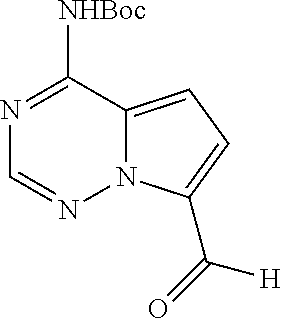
N1=C([NHBoc])C2=CC=C(C([H])=O)N2N=C1
